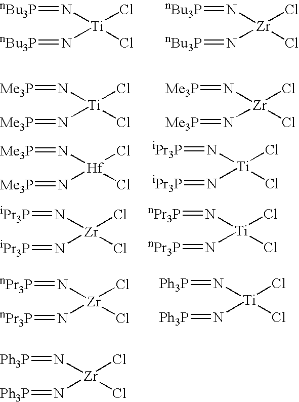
N([Ti](N=[nBu3P])(Cl)Cl)=[nBu3P].N([Zr](N=[nBu3P])(Cl)Cl)=[nBu3P].N([Ti](N=[Me3P])(Cl)Cl)=[Me3P].N([Zr](N=[Me3P])(Cl)Cl)=[Me3P].N([Ti](N=[iPr3P])(Cl)Cl)=[iPr3P].N([Hf](N=[Me3P])(Cl)Cl)=[Me3P].N([Zr](N=[iPr3P])(Cl)Cl)=[iPr3P].N([Ti](N=[nPr3P])(Cl)Cl)=[nPr3P].N([Zr](N=[nPr3P])(Cl)Cl)=[nPr3P].N([Ti](N=[Ph3P])(Cl)Cl)=[Ph3P].N([Zr](N=[Ph3P])(Cl)Cl)=[Ph3P]
